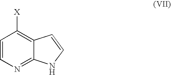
[X]C1=C2C(=NC=C1)NC=C2
